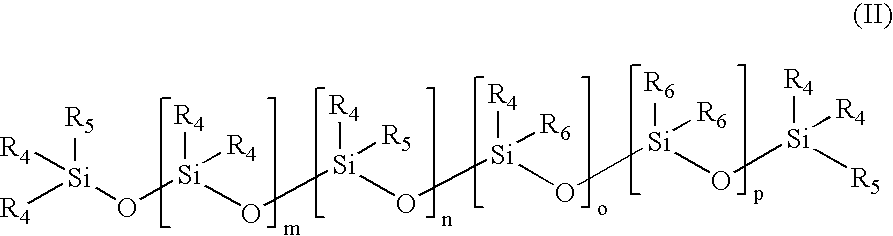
[R4][Si](O[Si]([R4])([R4])O[Si]([R4])([R5])O[Si]([R4])([R6])O[Si]([R6])([R6])O[Si]([R4])([R4])[R5])([R5])[R4]
